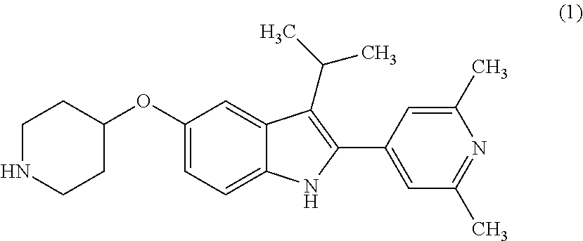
C1(OC2CCNCC2)=CC=C2C(=C1)C(C(C)C)=C(C1=CC(C)=NC(C)=C1)N2
